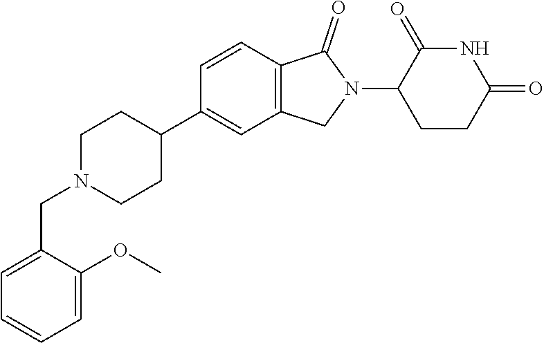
C1N(CC2=CC=CC=C2OC)CCC(C2=CC3=C(C=C2)C(=O)N(C2CCC(=O)NC2=O)C3)C1
